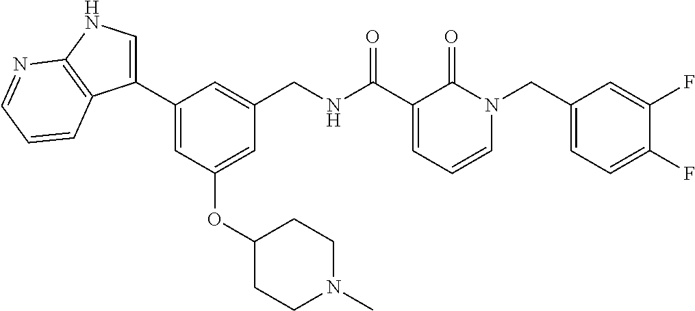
C1(C2=CNC3=C2C=CC=N3)=CC(OC2CCN(C)CC2)=CC(CNC(C2=CC=CN(CC3=CC=C(F)C(F)=C3)C2=O)=O)=C1
